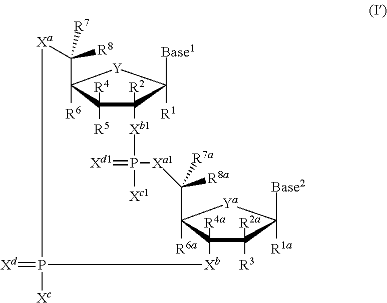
C1([R5])([R4])C2([R2])C([R1])([Base1])[Y]C1([R6])C([R8])([R7])[Xa]P(=[Xd])([Xc])[Xb]C1([R4a])C([R3])([R2a])C([R1a])([Base2])[Ya]C1([R6a])C([R8a])([R7a])[Xa1]P([Xc1])(=[Xd1])[Xb1]2
